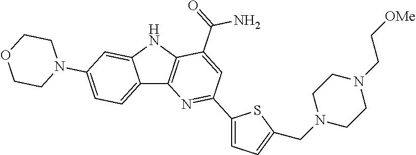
C12=CC=C(N3CCOCC3)C=C1NC1=C2N=C(C2=CC=C(CN3CCN(CC[OMe])CC3)S2)C=C1C(=O)N
